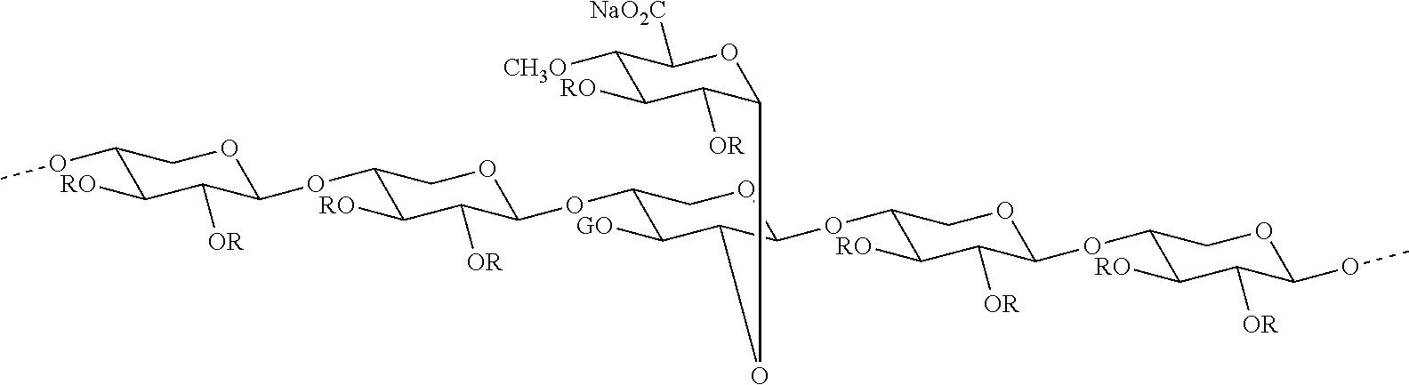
C1(OC)C([RO])C([OR])C(OC2C([RO])C([OR])C(OC3C([GO])C(OC4C([OR])C([RO])C([CH3O])C([NaO2C])O4)C(OC4C([RO])C([OR])C(OC5C([RO])C([OR])C(OC)OC5)OC4)OC3)OC2)OC1
